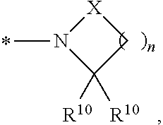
N1(C)C([R10])([R10])C[X]1
